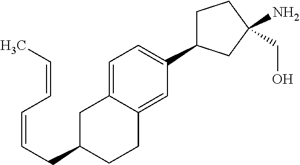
C1C(CC=CC=CC)CCC2=CC(C3CCC(CO)(N)C3)=CC=C12
